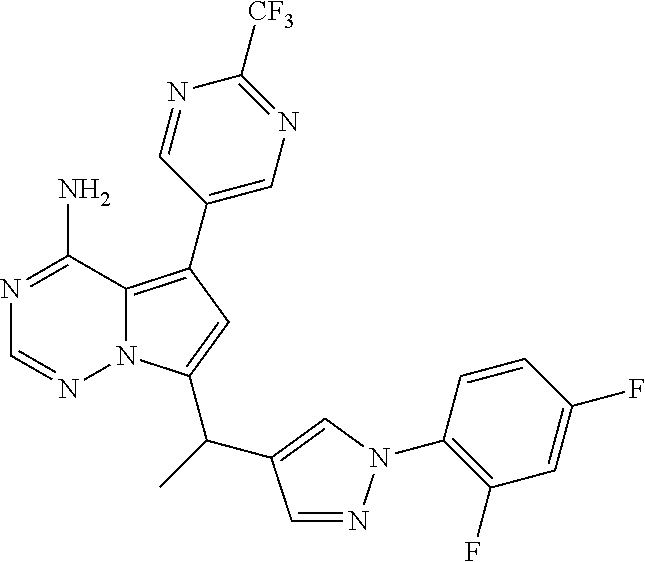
N1=C(N)C2=C(C3=CN=C([CF3])N=C3)C=C(C(C3=CN(C4=C(F)C=C(F)C=C4)N=C3)C)N2N=C1
